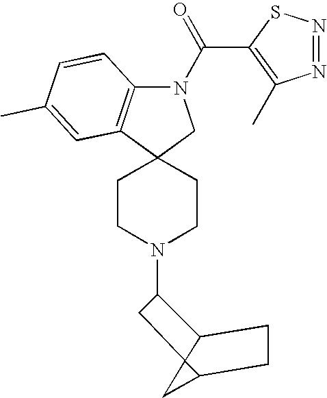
C1CN(C2C3C4(C(C4)CC3)C2)CCC12C1=C(N(C(C3=C(C)N=NS3)=O)C2)C=CC(C)=C1
